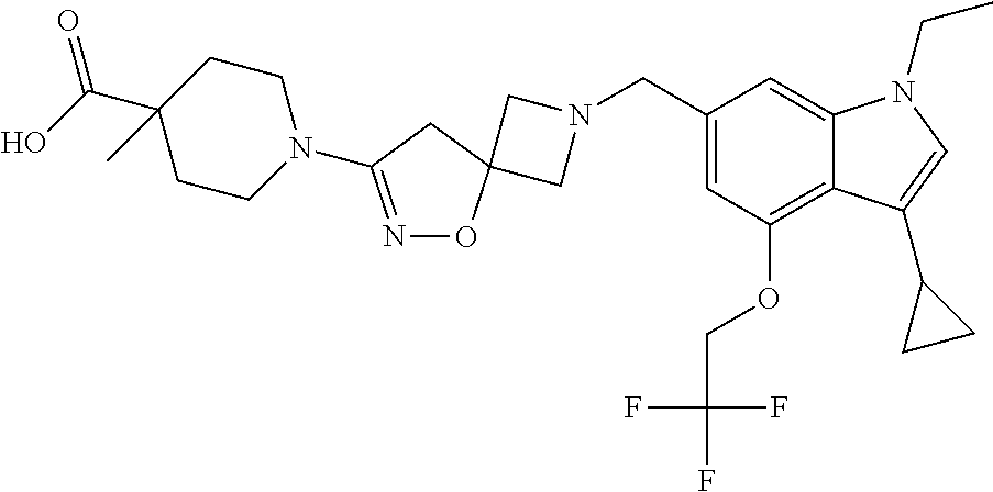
C1N(CC2=CC(OCC(F)(F)F)=C3C(=C2)N(CC)C=C3C2CC2)CC12ON=C(N1CCC(C(O)=O)(C)CC1)C2
